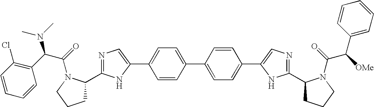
C1=CC(Cl)=C(C(C(=O)N2C(C3=NC=C(C4=CC=C(C5=CC=C(C6=CN=C(C7CCCN7C(=O)C([OMe])C7=CC=CC=C7)N6)C=C5)C=C4)N3)CCC2)N(C)C)C=C1
